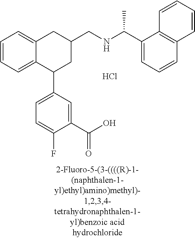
C1=CC=C2C(=C1)CC(CNC(C1=CC=CC3=C1C=CC=C3)C)CC2C1=CC=C(F)C(C(O)=O)=C1.Cl
